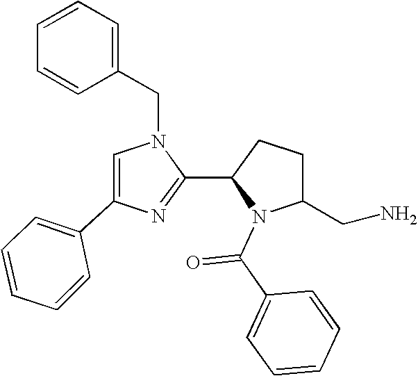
N1(CC2=CC=CC=C2)C=C(C2=CC=CC=C2)N=C1C1N(C(C2=CC=CC=C2)=O)C(CN)CC1
